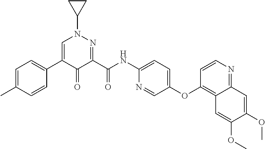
C1=C(C)C=CC(C2=CN(C3CC3)N=C(C(NC3=CC=C(OC4=C5C(=NC=C4)C=C(OC)C(OC)=C5)C=N3)=O)C2=O)=C1
